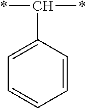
C1=CC(C(*)*)=CC=C1
